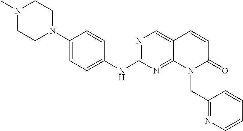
N1(C)CCN(C2=CC=C(NC3=NC=C4C(=N3)N(CC3=NC=CC=C3)C(=O)C=C4)C=C2)CC1
